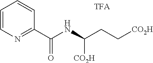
C1=CN=C(C(=O)NC([CO2H])CC[CO2H])C=C1
